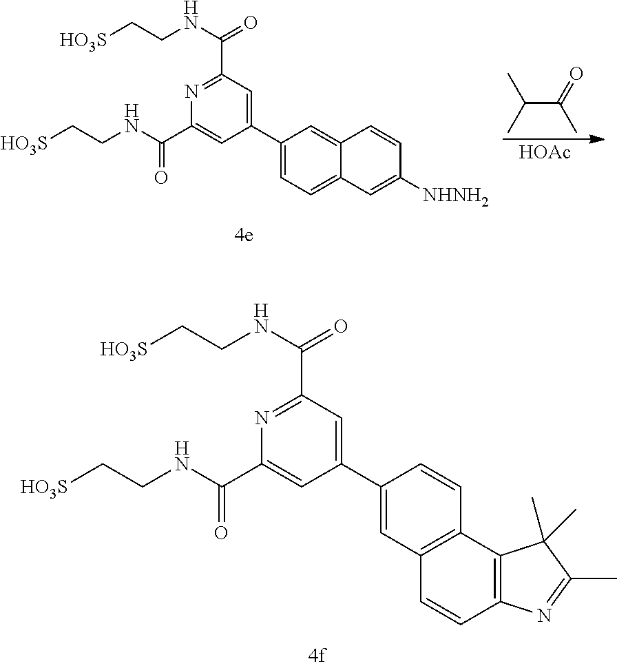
C(C(=O)C)(C)C.[HOAc].C1(C2=CC=C3C(=C2)C=CC([NHNH2])=C3)=CC(C(=O)NCC[HO3S])=NC(C(NCC[HO3S])=O)=C1.C1(C2=CC3=C(C=C2)C2=C(C=C3)N=C(C)C2(C)C)=CC(C(=O)NCC[HO3S])=NC(C(NCC[HO3S])=O)=C1
